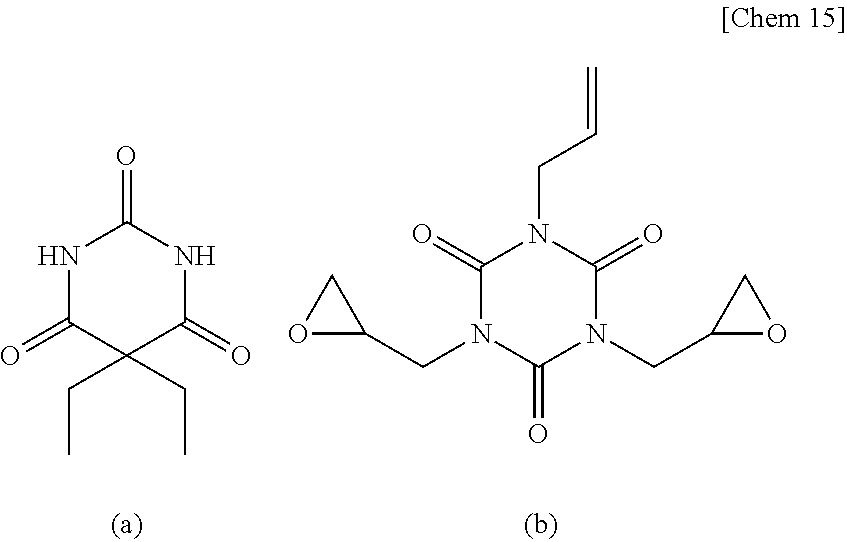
O=C1NC(=O)C(CC)(CC)C(=O)N1.N1(CC=C)C(=O)N(CC2CO2)C(=O)N(CC2OC2)C1=O
